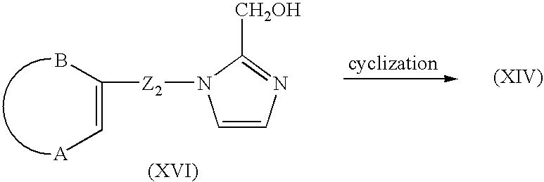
C1=CN=C([CH2OH])N1[Z2]C(=C[A])B
